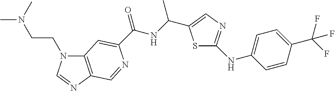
C12=C(N=CN1CCN(C)C)C=NC(C(NC(C)C1=CN=C(NC3=CC=C(C(F)(F)F)C=C3)S1)=O)=C2
